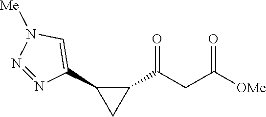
N1=NC(C2C(C(CC([OMe])=O)=O)C2)=CN1[Me]
